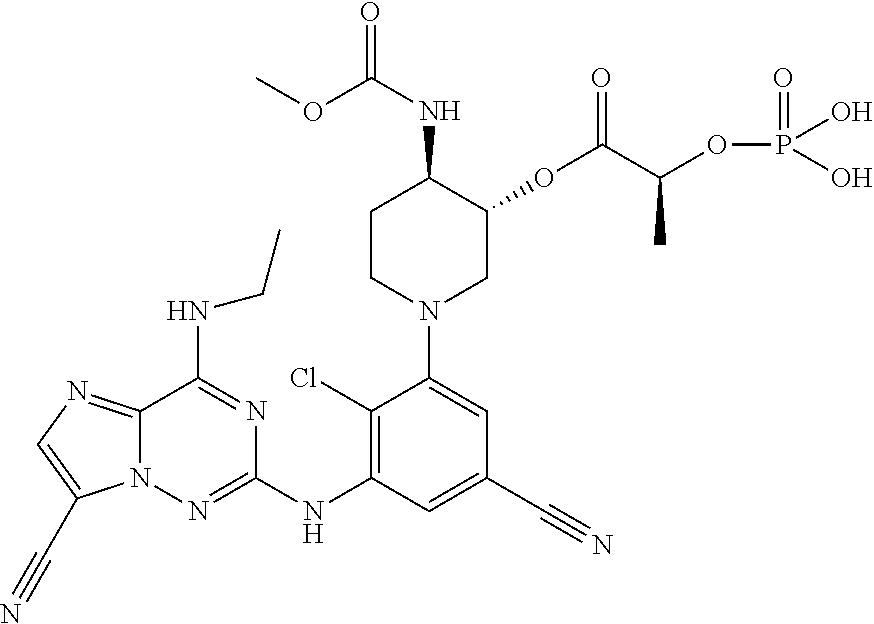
C1CN(C2=CC(C#N)=CC(NC3=NN4C(=NC=C4C#N)C(NCC)=N3)=C2Cl)CC(OC(C(OP(=O)(O)O)C)=O)C1NC(OC)=O
